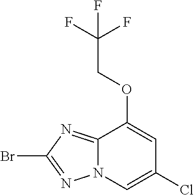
C12=NC(Br)=NN1C=C(Cl)C=C2OCC(F)(F)F
